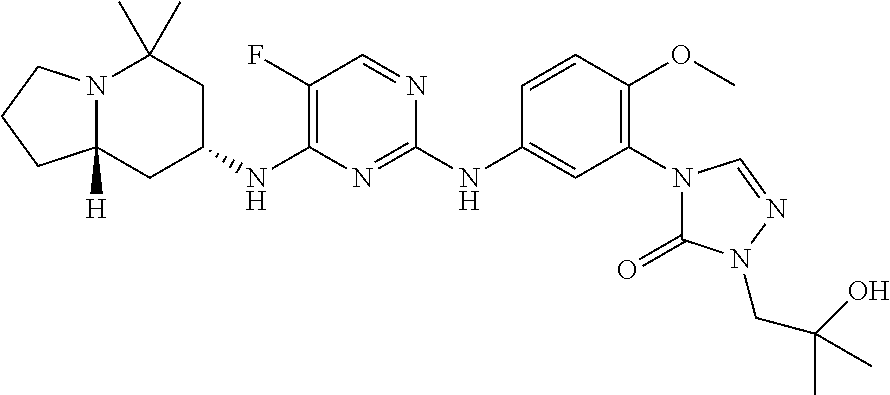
N12C([H])(CC(NC3=C(F)C=NC(NC4=CC(N5C=NN(CC(O)(C)C)C5=O)=C(OC)C=C4)=N3)CC1(C)C)CCC2
